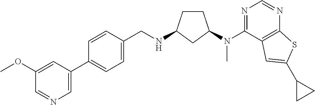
C1=CC(C2=CN=CC(OC)=C2)=CC=C1CNC1CCC(N(C2=NC=NC3=C2C=C(C2CC2)S3)C)C1
